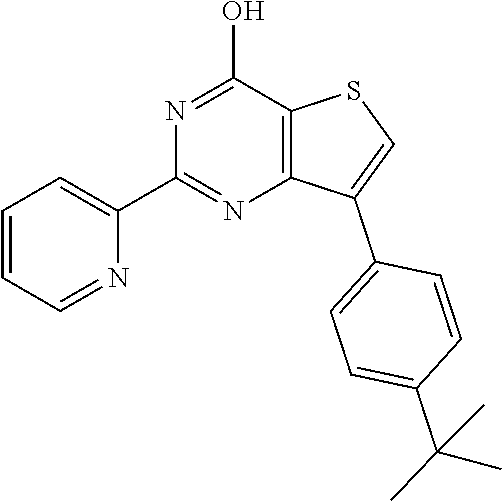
C12=C(C(O)=NC(C3=CC=CC=N3)=N1)SC=C2C1=CC=C(C(C)(C)C)C=C1
